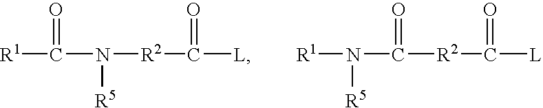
C([R1])(N([R2]C([L])=O)[R5])=O.N([R1])(C([R2]C([L])=O)=O)[R5]
